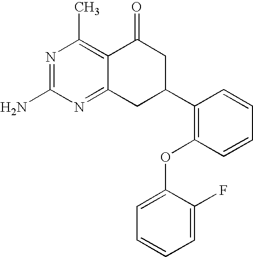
C12=NC(N)=NC(C)=C1C(=O)CC(C1=C(OC3=CC=CC=C3F)C=CC=C1)C2
